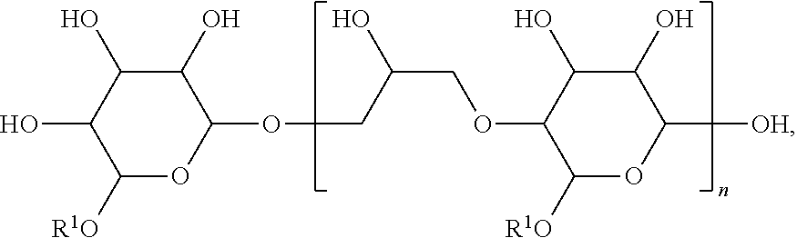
C1([R1O])OC(OCC(O)COC2C([R1O])OC([OH])C(O)C2O)C(O)C(O)C1O
